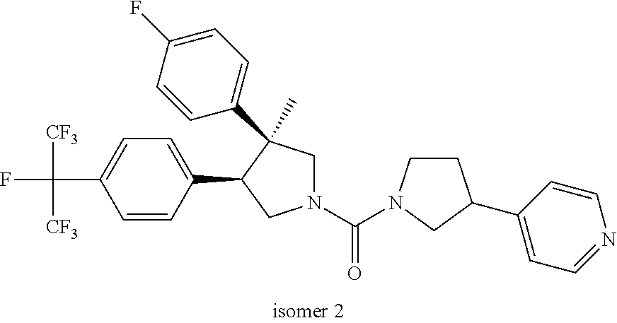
C(C1=CC=C(C2CN(C(=O)N3CCC(C4=CC=NC=C4)C3)CC2(C)C2=CC=C(F)C=C2)C=C1)(F)([CF3])[CF3]
